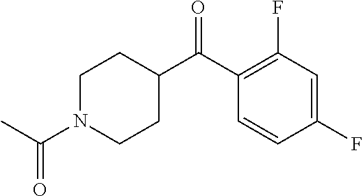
C1N(C(C)=O)CCC(C(C2=C(F)C=C(F)C=C2)=O)C1
